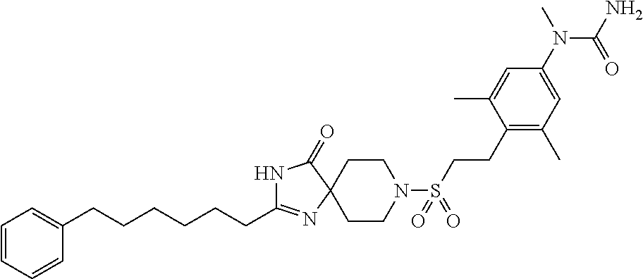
C1CN(S(=O)(=O)CCC2=C(C)C=C(N(C)C(=O)N)C=C2C)CCC12N=C(CCCCCCC1=CC=CC=C1)NC2=O
